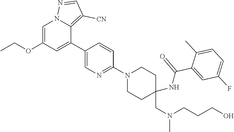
C(N(C)CCCO)C1(NC(=O)C2=CC(F)=CC=C2C)CCN(C2=NC=C(C3=CC(OCC)=CN4C3=C([CN])C=N4)C=C2)CC1
